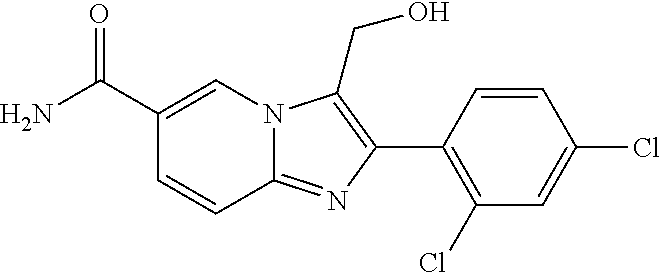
C1(C2=C(CO)N3C(=N2)C=CC(C(N)=O)=C3)=C(Cl)C=C(Cl)C=C1
